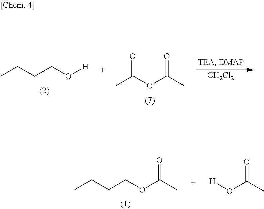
O=C(OC(C)=O)C.CCCCO[H].[CH2Cl2].O=C(C)OCCCC.O=C(C)O[H]
